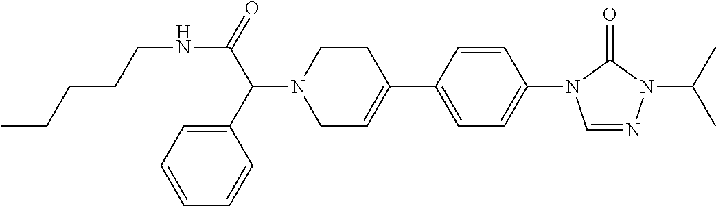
N(C(C(N1CC=C(C2=CC=C(N3C=NN(C(C)C)C3=O)C=C2)CC1)C1=CC=CC=C1)=O)CCCCC
